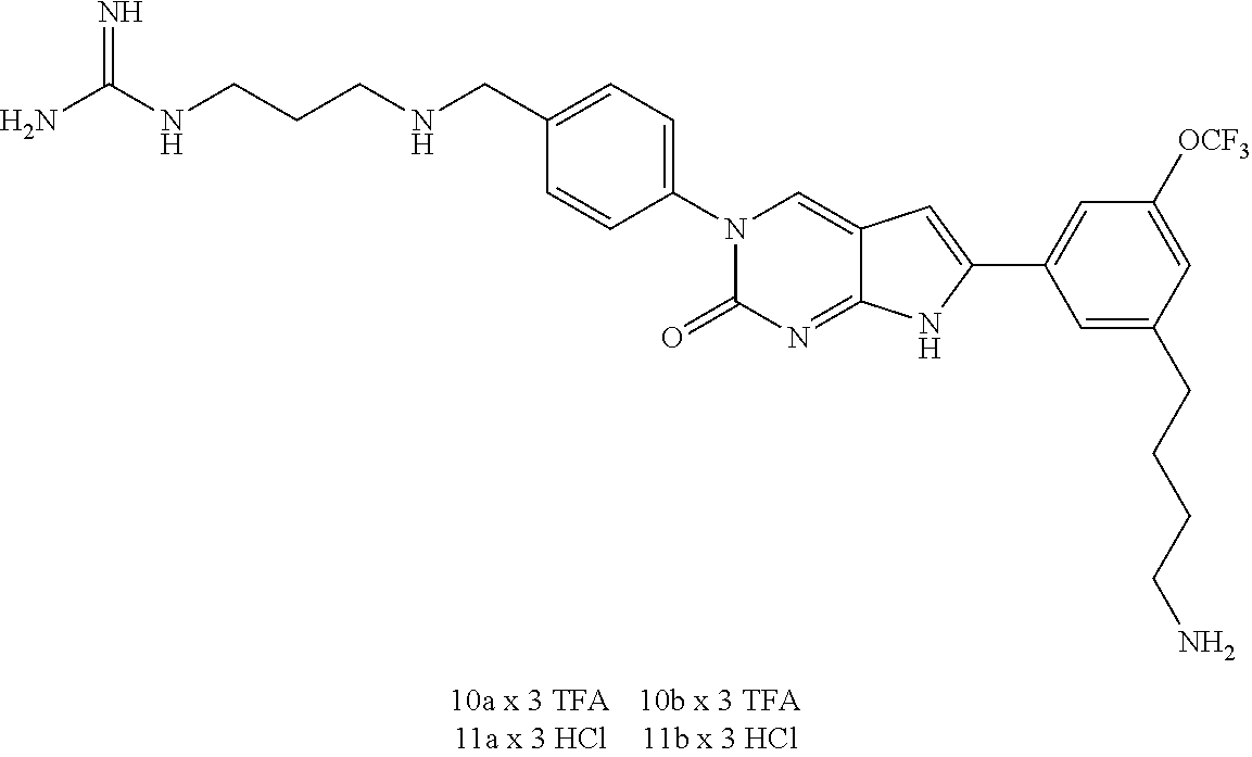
N1(C2=CC=C(CNCCCNC(N)=N)C=C2)C(=O)N=C2C(=C1)C=C(C1=CC([OCF3])=CC(CCCCN)=C1)N2
